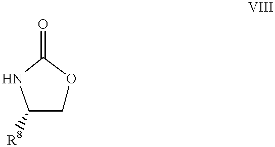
O1CC([R8])NC1=O
